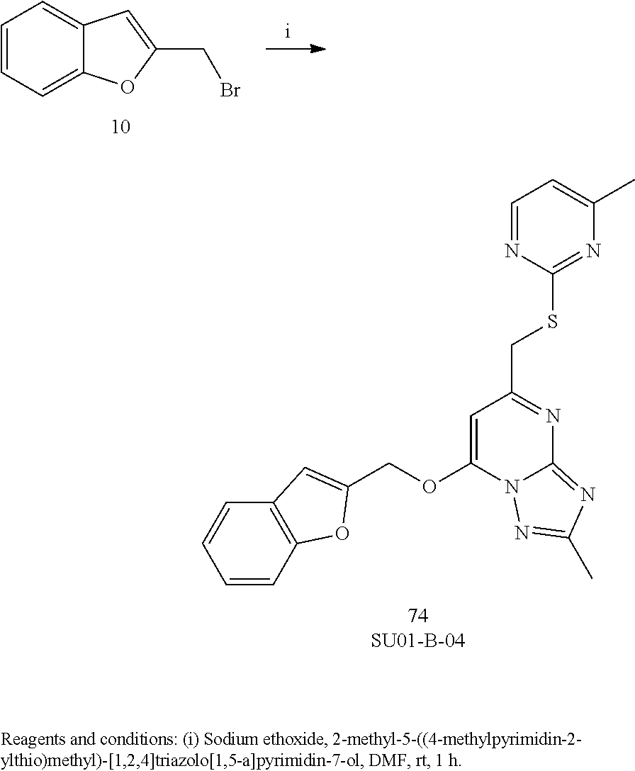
C1=CC=C2C(=C1)C=C(CBr)O2.C1=CC2=C(C=C1)C=C(COC1=CC(CSC3=NC(C)=CC=N3)=NC3=NC(C)=NN13)O2
